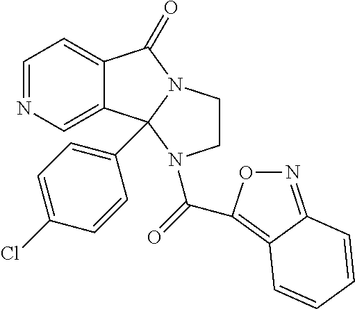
C1=NC=C2C(=C1)C(=O)N1CCN(C(=O)C3=C4C(=NO3)C=CC=C4)C21C1=CC=C(Cl)C=C1
